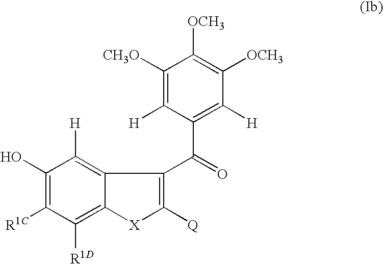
C1([CH3O])=C([H])C(C(=O)C2=C([Q])[X]C3=C([R1D])C([R1C])=C(O)C([H])=C32)=C([H])C([OCH3])=C1[OCH3]
